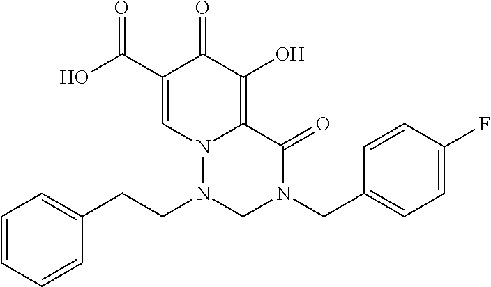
O=C1N(CC2=CC=C(F)C=C2)CN(CCC2=CC=CC=C2)N2C1=C(O)C(=O)C(C(O)=O)=C2
